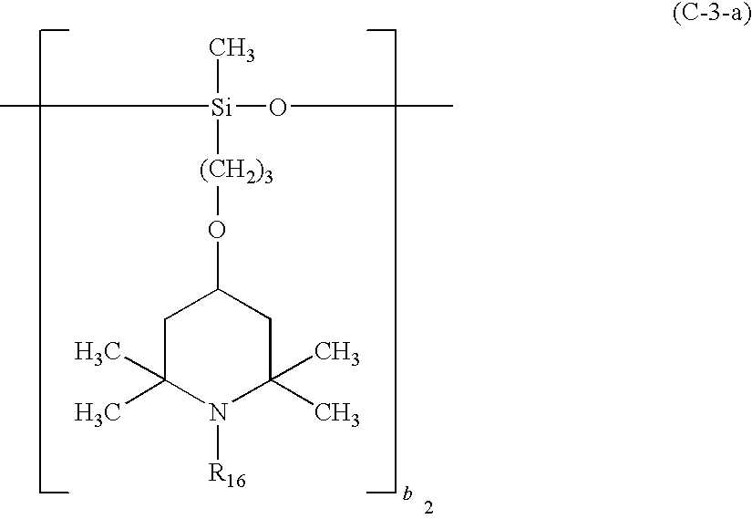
C1C(C)(C)N([R16])C(C)(C)CC1O[(CH2)3][Si](C)(OC)C
